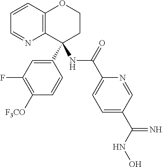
C1(C2(NC(=O)C3=CC=C(C(NO)=N)C=N3)C3=C(OCC2)C=CC=N3)=CC(F)=C([F3CO])C=C1
